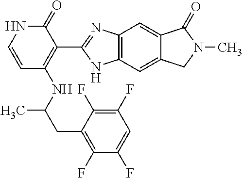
C1=CNC(=O)C(C2=NC3=C(N2)C=C2C(=C3)C(=O)N(C)C2)=C1NC(CC1=C(F)C(F)=CC(F)=C1F)C
